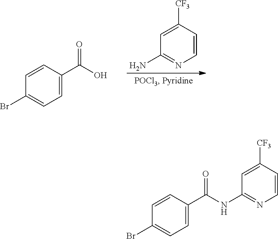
C1=CC([CF3])=CC(N)=N1.C1=C(C(O)=O)C=CC(Br)=C1.C1=C(C(=O)NC2=NC=CC([CF3])=C2)C=CC(Br)=C1
